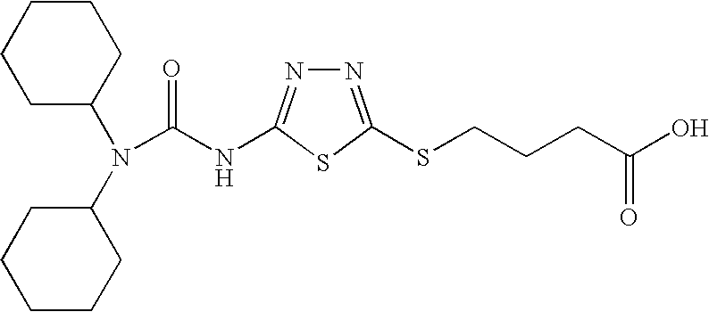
C1CCCC(N(C2CCCCC2)C(NC2=NN=C(SCCCC(O)=O)S2)=O)C1
